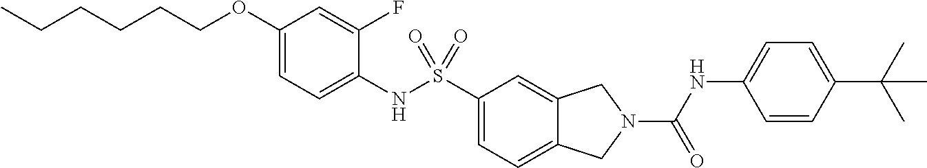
C1(OCCCCCC)=CC=C(NS(C2=CC=C3C(=C2)CN(C(NC2=CC=C(C(C)(C)C)C=C2)=O)C3)(=O)=O)C(F)=C1
